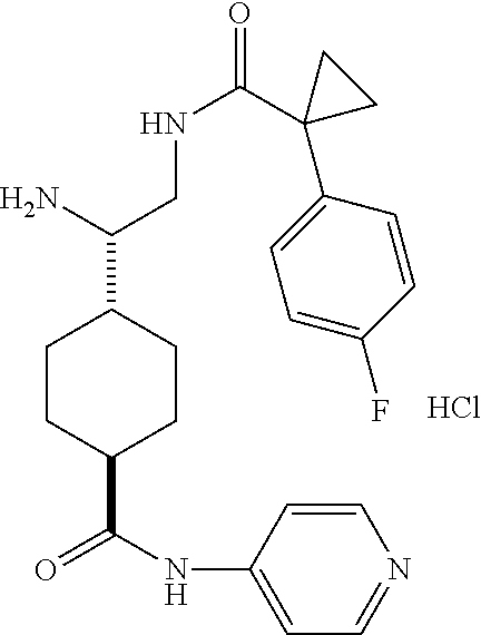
C1CC(C(=O)NC2=CC=NC=C2)CCC1C(N)CNC(=O)C1(C2=CC=C(F)C=C2)CC1.Cl
